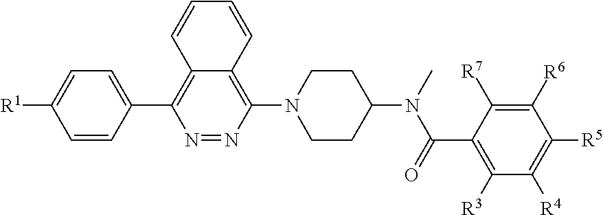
C1=CC(C2=C3C(=C(N4CCC(N(C)C(C5=C([R3])C([R4])=C([R5])C([R6])=C5[R7])=O)CC4)N=N2)C=CC=C3)=CC=C1[R1]
